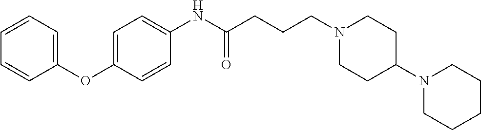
C1(OC2=CC=C(NC(CCCN3CCC(N4CCCCC4)CC3)=O)C=C2)=CC=CC=C1
